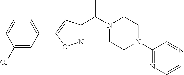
C1(Cl)=CC(C2=CC(C(N3CCN(C4=NC=CN=C4)CC3)C)=NO2)=CC=C1
